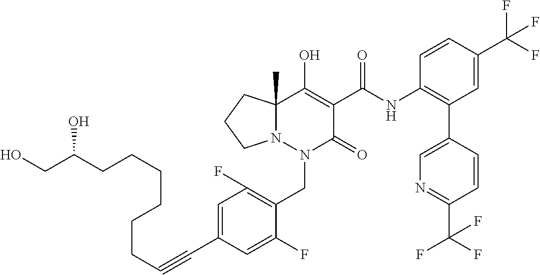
C1=C(C#CCCCCCCC(CO)O)C=C(F)C(CN2C(=O)C(C(=O)NC3=C(C4=CN=C(C(F)(F)F)C=C4)C=C(C(F)(F)F)C=C3)=C(O)C3(C)N2CCC3)=C1F
